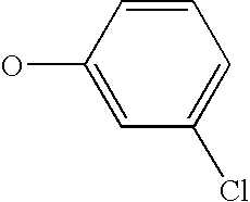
OC1=CC(Cl)=CC=C1
